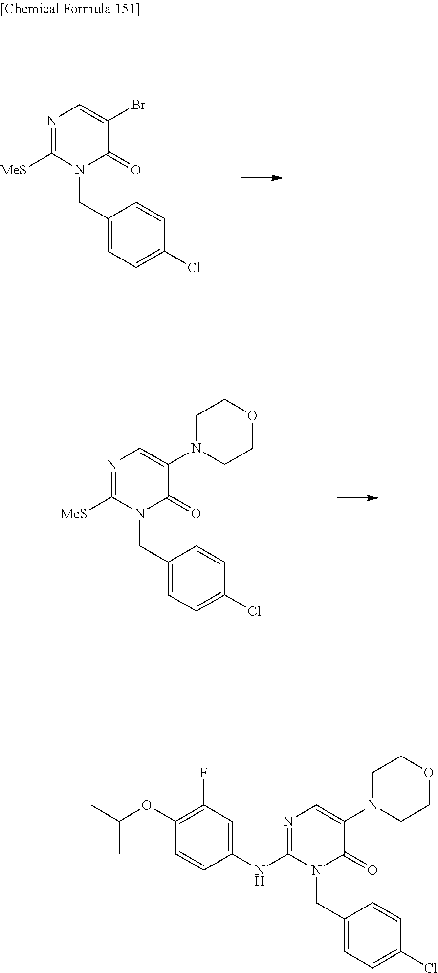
N1=C([MeS])N(CC2=CC=C(Cl)C=C2)C(=O)C(Br)=C1.N1=C([MeS])N(CC2=CC=C(Cl)C=C2)C(=O)C(N2CCOCC2)=C1.N1=C(NC2=CC(F)=C(OC(C)C)C=C2)N(CC2=CC=C(Cl)C=C2)C(=O)C(N2CCOCC2)=C1
